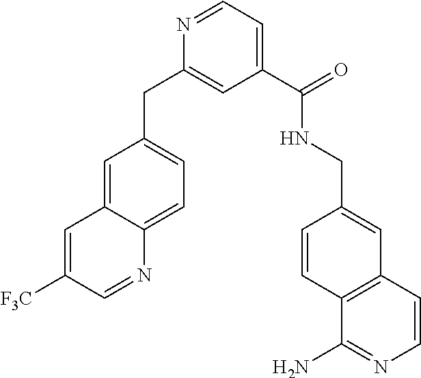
C1=NC(CC2=CC=C3C(=C2)C=C([F3C])C=N3)=CC(C(NCC2=CC3=C(C=C2)C(N)=NC=C3)=O)=C1
